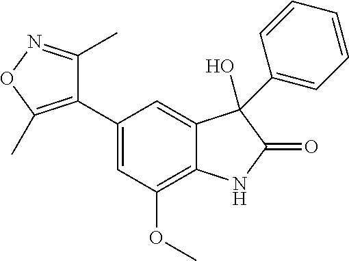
C1(C2=CC(OC)=C3C(=C2)C(O)(C2=CC=CC=C2)C(=O)N3)=C(C)ON=C1C
